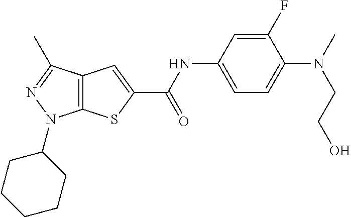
C12=C(C(C)=NN1C1CCCCC1)C=C(C(NC1=CC=C(N(C)CCO)C(F)=C1)=O)S2
